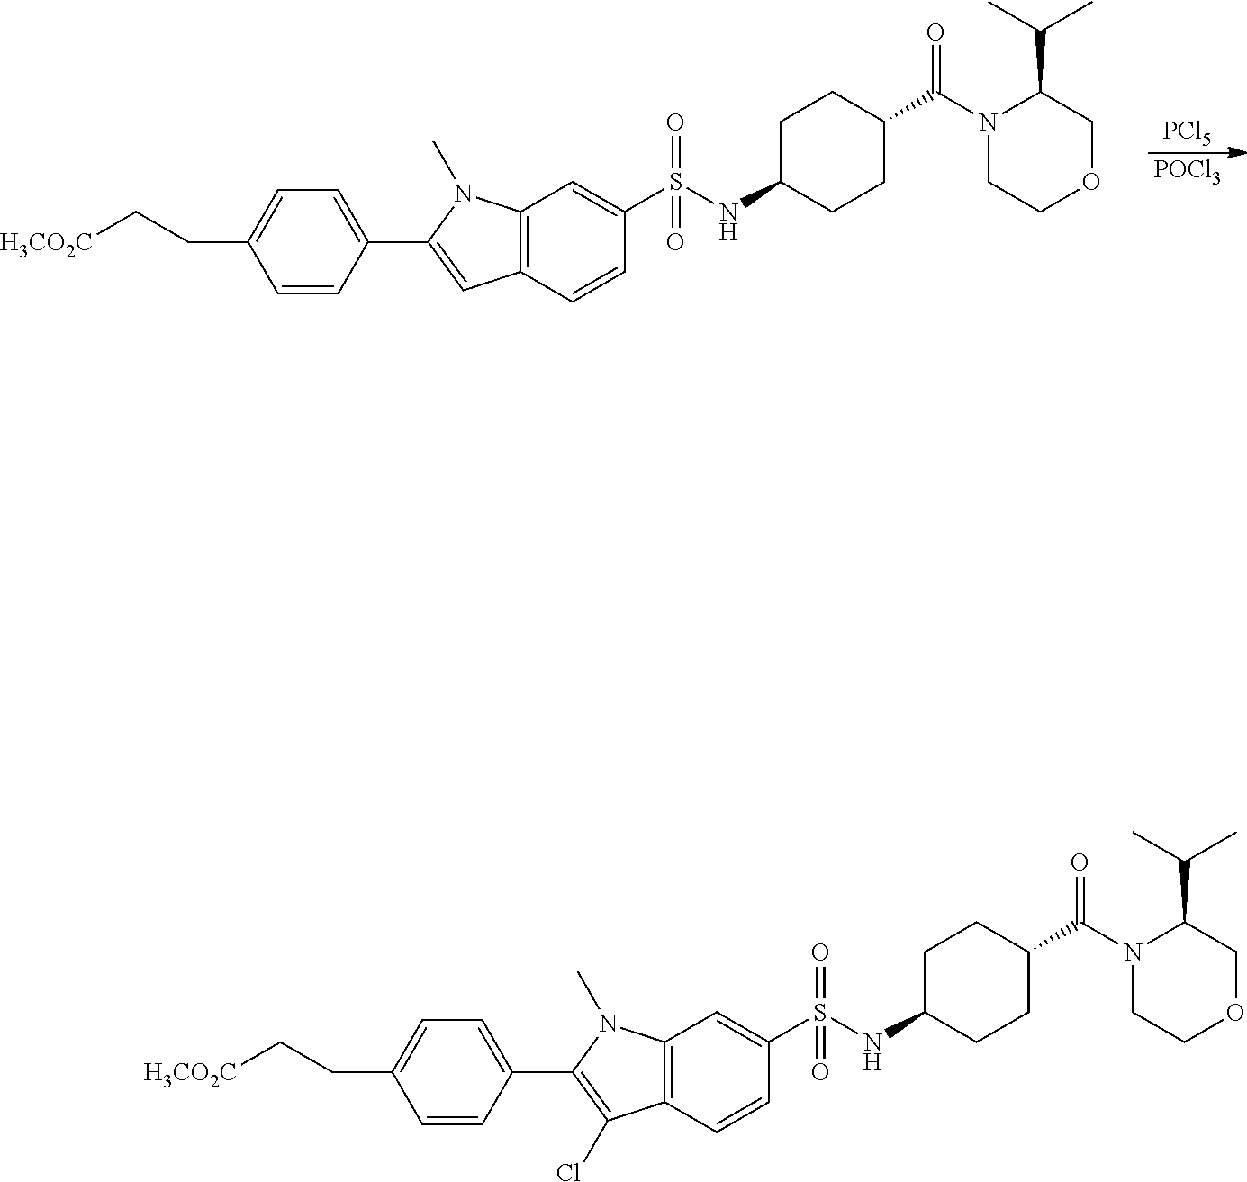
[PCl5].[POCl3].C12=C(C=CC(S(NC3CCC(C(N4CCOCC4C(C)C)=O)CC3)(=O)=O)=C1)C=C(C1=CC=C(CC[H3CO2C])C=C1)N2C.C12=C(C=CC(S(NC3CCC(C(N4CCOCC4C(C)C)=O)CC3)(=O)=O)=C1)C(Cl)=C(C1=CC=C(CC[H3CO2C])C=C1)N2C
